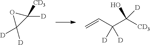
C1([D])([CD3])OC1([D])[D].C=CC(C([CD3])(O)[D])([D])[D]
